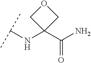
C(NC1(C(N)=O)COC1)(C)C
